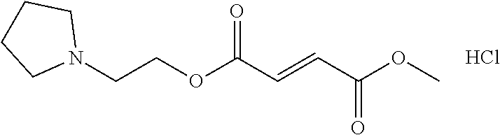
N1(CCOC(C=CC(OC)=O)=O)CCCC1.Cl
